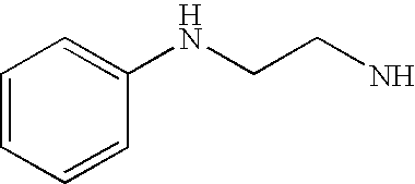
C1=CC=CC(NCCN)=C1
